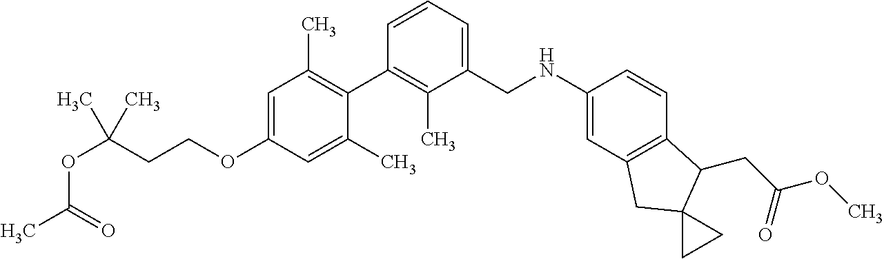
C1(CNC2=CC3=C(C=C2)C(CC(OC)=O)C2(C3)CC2)=CC=CC(C2=C(C)C=C(OCCC(OC(C)=O)(C)C)C=C2C)=C1C
